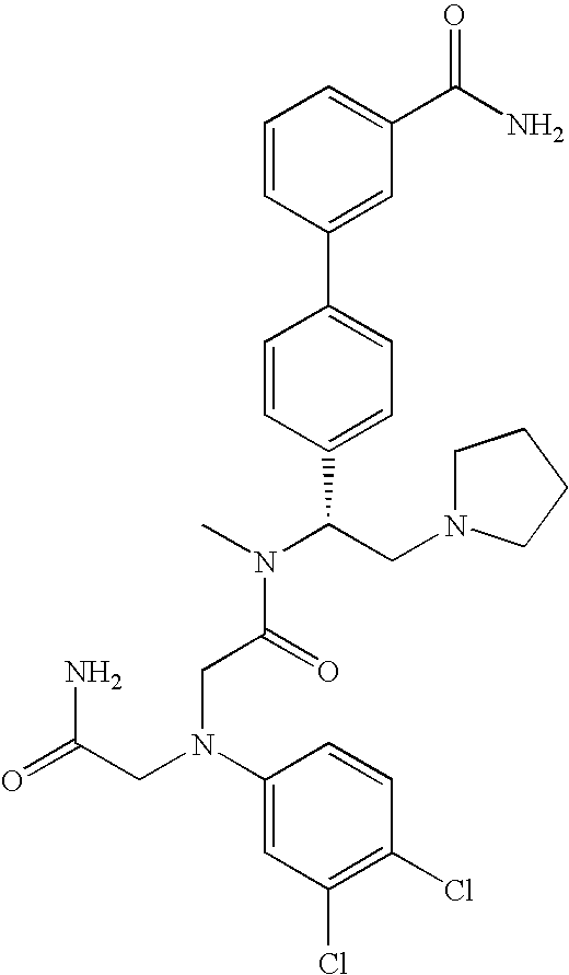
C1=CC(C2=CC=C(C(CN3CCCC3)N(C)C(=O)CN(CC(=O)N)C3=CC(Cl)=C(Cl)C=C3)C=C2)=CC(C(N)=O)=C1
